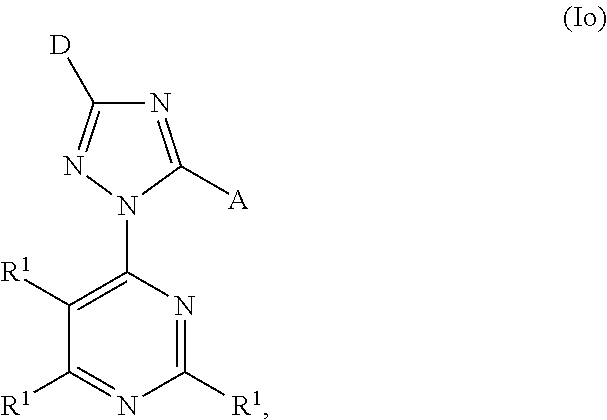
C1([R1])=C(N2C([A])=NC([D])=N2)N=C([R1])N=C1[R1]
